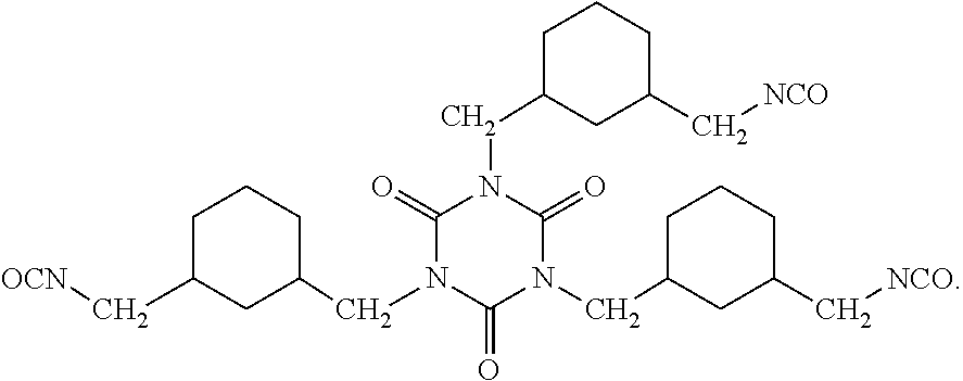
C1(=O)N(CC2CCCC(C[OCN])C2)C(=O)N(CC2CC(C[NCO])CCC2)C(=O)N1CC1CC(C[NCO])CCC1
